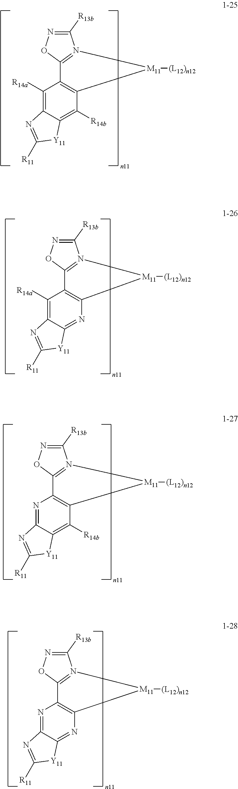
C1([R13b])=NOC2=N1[M11]([(L12)n12])C1=C2C([R14a])=C2C(=C1[R14b])[Y11]C([R11])=N2.C1([R13b])=NOC2=N1[M11]([(L12)n12])C1=C2C([R14a])=C2C(=N1)[Y11]C([R11])=N2.C1([R13b])=NOC2=N1[M11]([(L12)n12])C1=C2N=C2C(=C1[R14b])[Y11]C([R11])=N2.C1([R13b])=NOC2=N1[M11]([(L12)n12])C1=C2N=C2C(=N1)[Y11]C([R11])=N2
